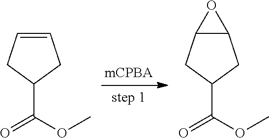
C1=CCC(C(OC)=O)C1.C12C(CC(C(OC)=O)C1)O2
